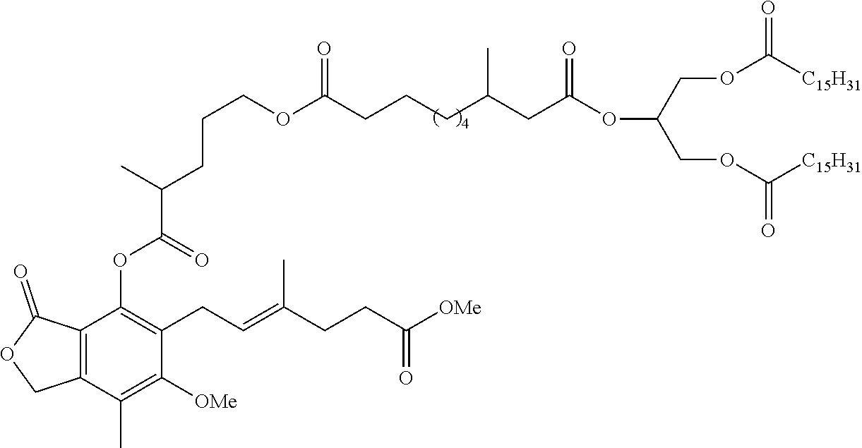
C12=C(C(C)=C([OMe])C(CC=C(CCC([OMe])=O)C)=C1OC(C(CCCOC(CCCC(CC(OC(COC([C15H31])=O)COC([C15H31])=O)=O)C)=O)C)=O)COC2=O
